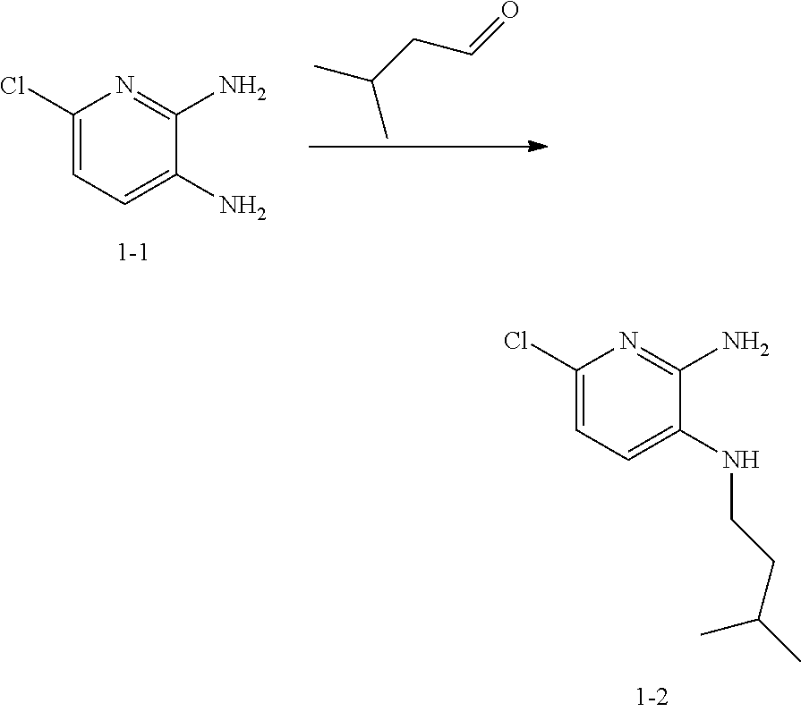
CC(CC=O)C.C1(Cl)=CC=C(N)C(N)=N1.C1(Cl)=CC=C(NCCC(C)C)C(N)=N1
